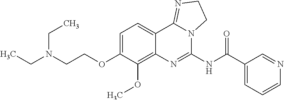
C(COC1=CC=C2C(=C1OC)N=C(NC(C1=CC=CN=C1)=O)N1C2=NCC1)N(CC)CC
